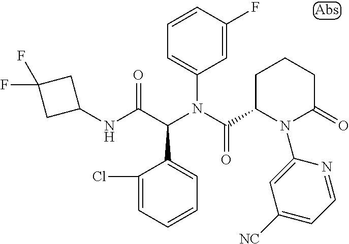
C1=CC(F)=CC(N(C(=O)C2CCCC(=O)N2C2=CC([NC])=CC=N2)C(C(NC2CC(F)(F)C2)=O)C2=CC=CC=C2Cl)=C1
